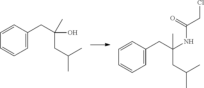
C1=CC=CC=C1CC(CC(C)C)(O)C.C1=CC=CC=C1CC(CC(C)C)(NC(CCl)=O)C
